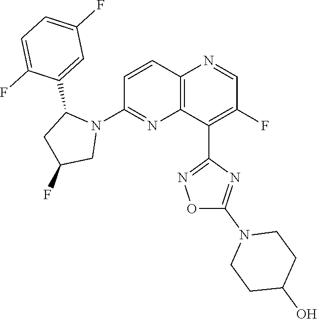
C1=CC2=C(N=C1N1C(C3=CC(F)=CC=C3F)CC(F)C1)C(C1=NOC(N3CCC(O)CC3)=N1)=C(F)C=N2
